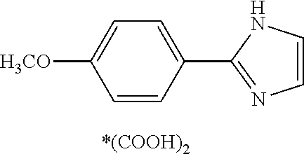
C1=CN=C(C2=CC=C([OCH3])C=C2)N1.[*(COOH)2]
